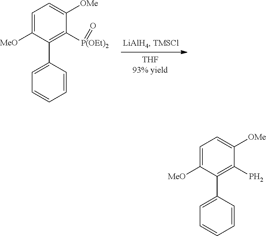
C1(C2=CC=CC=C2)=C([P(OEt)2]=O)C([OMe])=CC=C1[MeO].C1(C2=CC=CC=C2)=C(P)C([OMe])=CC=C1[MeO]
